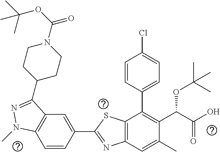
C1=CC(C2=NC3=C(S2)C(C2=CC=C(Cl)C=C2)=C(C(C(O)=O)OC(C)(C)C)C(C)=C3)=CC2=C1N(C)N=C2C1CCN(C(OC(C)(C)C)=O)CC1
